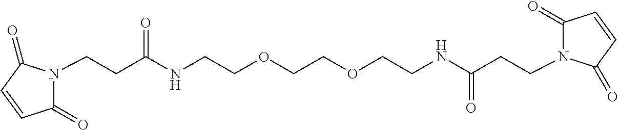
C(CC(NCCOCCOCCNC(CCN1C(=O)C=CC1=O)=O)=O)N1C(=O)C=CC1=O
